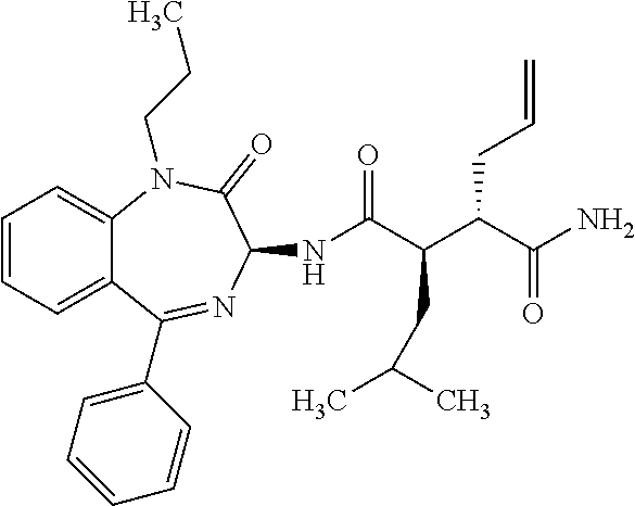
C12=CC=CC=C1N(CCC)C(=O)C(NC(C(C(C(N)=O)CC=C)CC(C)C)=O)N=C2C1=CC=CC=C1
